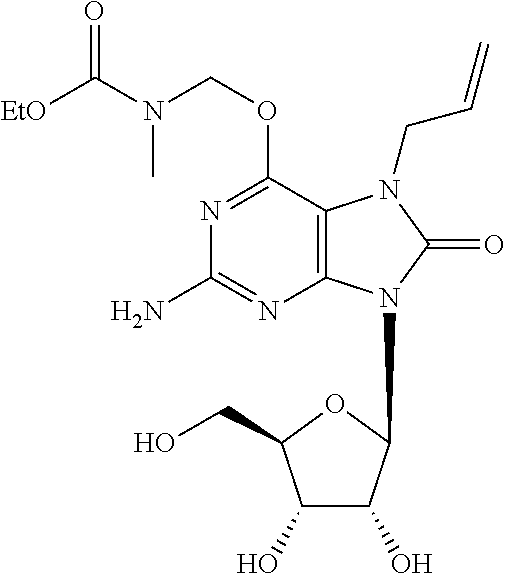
C12=C(C(OCN(C([EtO])=O)C)=NC(N)=N1)N(CC=C)C(=O)N2C1C(O)C(O)C(CO)O1
